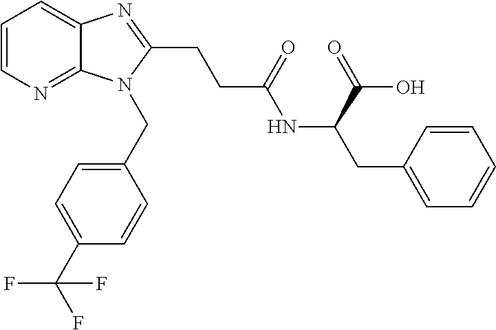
C1=CN=C2C(=C1)N=C(CCC(NC(CC1=CC=CC=C1)C(=O)O)=O)N2CC1=CC=C(C(F)(F)F)C=C1
